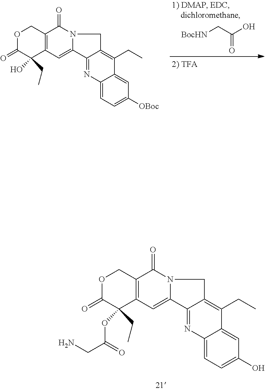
O1C(=O)C(CC)(O)C2=C(C1)C(=O)N1C(=C2)C2=NC3=CC=C([OBoc])C=C3C(CC)=C2C1.[BocHN]CC(O)=O.O1C(=O)C(CC)(OC(CN)=O)C2=C(C1)C(=O)N1C(=C2)C2=NC3=CC=C(O)C=C3C(CC)=C2C1
